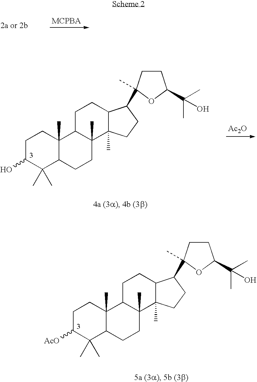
C1C(O)C(C)(C)C2C(C)(C1)C1C(C)(CC2)C2(C)C(CC1)C(C1(C)CCC(C(C)(O)C)O1)CC2.[Ac2O].C1C([AcO])C(C)(C)C2C(C)(C1)C1C(C)(CC2)C2(C)C(CC1)C(C1(C)CCC(C(C)(O)C)O1)CC2
